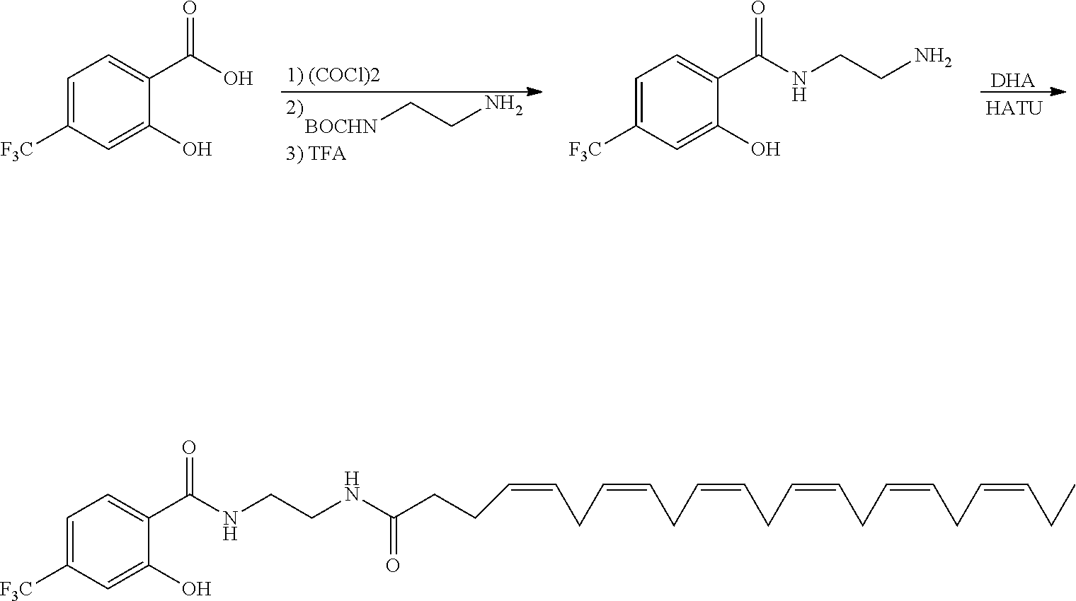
[BOCHN]CCN.[DHA].[HATU].C1=C([F3C])C=C(O)C(C(O)=O)=C1.C1=C([F3C])C=C(O)C(C(NCCN)=O)=C1.C(CNC(C1=CC=C([F3C])C=C1O)=O)NC(=O)CCC=CCC=CCC=CCC=CCC=CCC=CCC
